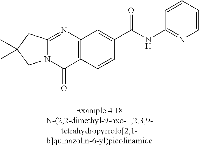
N12C(=NC3=C(C1=O)C=CC(C(NC1=NC=CC=C1)=O)=C3)CC(C)(C)C2
